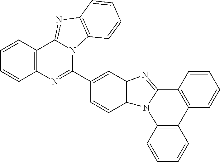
C1=CC2=C(C=C1)N1C(=NC3=C1C=CC(C1=NC4=C(C5=NC6=C(N15)C=CC=C6)C=CC=C4)=C3)C1=C2C=CC=C1
